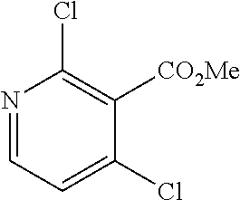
N1=CC=C(Cl)C([CO2Me])=C1Cl
